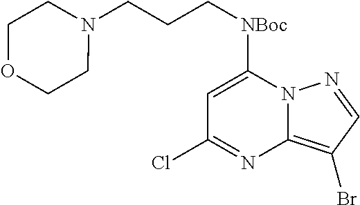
C1=C([NBoc]CCCN2CCOCC2)N2C(=C(Br)C=N2)N=C1Cl
